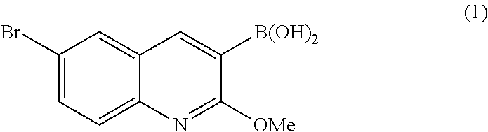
C1(Br)=CC=C2C(=C1)C=C([B(OH)2])C([OMe])=N2
